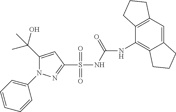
C1(C(O)(C)C)=CC(S(NC(=O)NC2=C3C(=CC4=C2CCC4)CCC3)(=O)=O)=NN1C1=CC=CC=C1
